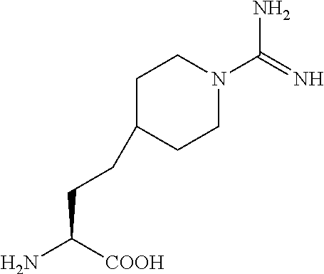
C1CN(C(=N)N)CCC1CCC([COOH])N
